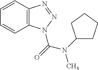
C1=CC2=C(C=C1)N(C(=O)N(C)C1CCCC1)N=N2
